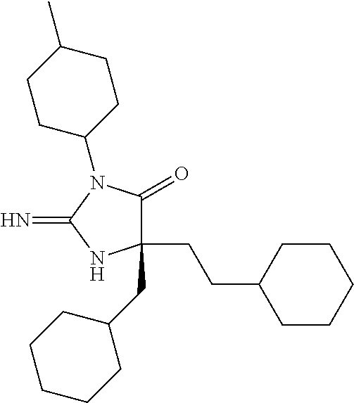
C1(CC2CCCCC2)(CCC2CCCCC2)C(=O)N(C2CCC(C)CC2)C(=N)N1
